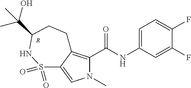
C1=C(NC(C2=C3C(=CN2C)S(=O)(=O)NC(C(O)(C)C)CC3)=O)C=C(F)C(F)=C1.[R]
